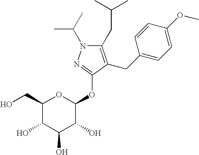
C1(CC(C)C)=C(CC2=CC=C(OC)C=C2)C(OC2OC(CO)C(O)C(O)C2O)=NN1C(C)C
